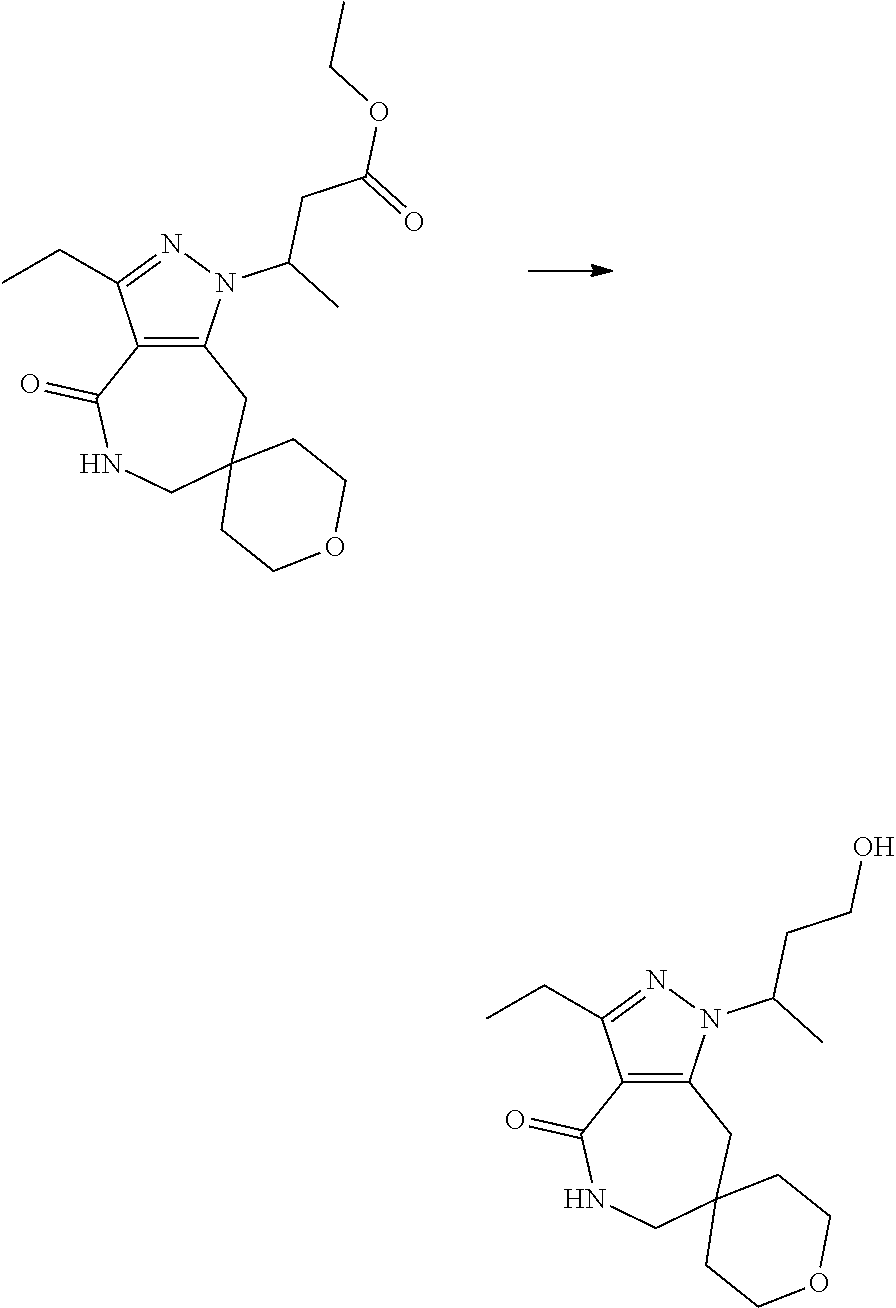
C12=C(C(CC)=NN1C(CC(=O)OCC)C)C(=O)NCC1(C2)CCOCC1.C12=C(C(CC)=NN1C(CCO)C)C(=O)NCC1(C2)CCOCC1
